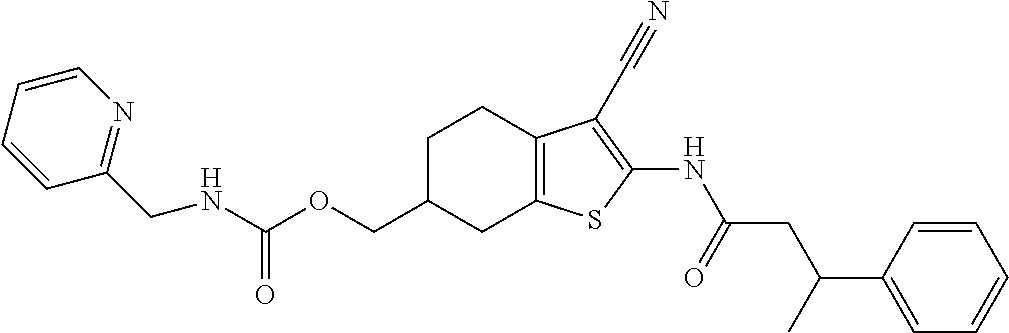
O(CC1CC2=C(CC1)C(C#N)=C(NC(CC(C1=CC=CC=C1)C)=O)S2)C(NCC1=NC=CC=C1)=O
